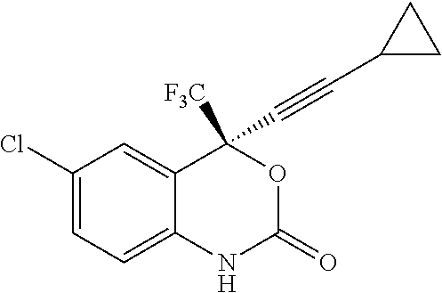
C1(Cl)=CC=C2C(=C1)C(C#CC1CC1)([F3C])OC(=O)N2
